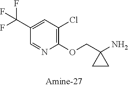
C1(C(F)(F)F)=CC(Cl)=C(OCC2(N)CC2)N=C1
